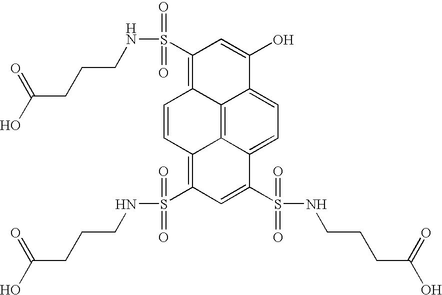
C12=C3C4=CC=C1C(O)=CC(S(NCCCC(O)=O)(=O)=O)=C2C=CC3=C(S(NCCCC(O)=O)(=O)=O)C=C4S(=O)(=O)NCCCC(O)=O
